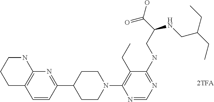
C1C2=C(NCC1)N=C(C1CCN(C3=C(CC)C(NCC(C(O)=O)NCC(CC)CC)=NC=N3)CC1)C=C2
